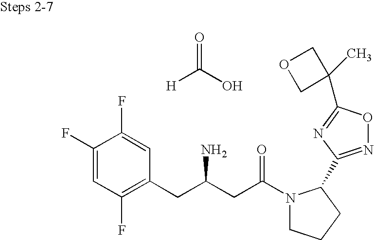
O=C(O)[H].C1(F)=CC(F)=C(CC(CC(N2CCCC2C2=NOC(C3(C)COC3)=N2)=O)N)C=C1F
